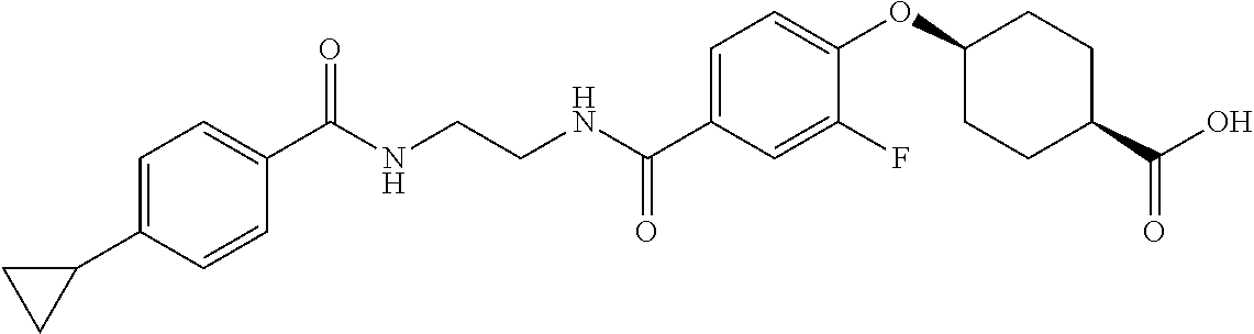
C1(C(NCCNC(C2=CC=C(OC3CCC(C(O)=O)CC3)C(F)=C2)=O)=O)=CC=C(C2CC2)C=C1
